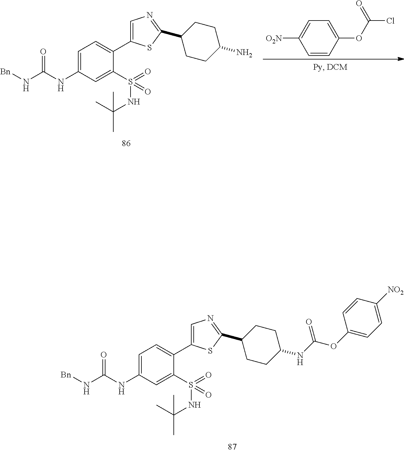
[Bn]NC(=O)NC1=CC=C(C2=CN=C(C3CCC(N)CC3)S2)C(S(=O)(=O)NC(C)(C)C)=C1.[O2N]C1=CC=C(OC(=O)Cl)C=C1.[Bn]NC(=O)NC1=CC=C(C2=CN=C(C3CCC(NC(OC4=CC=C([NO2])C=C4)=O)CC3)S2)C(S(=O)(=O)NC(C)(C)C)=C1
